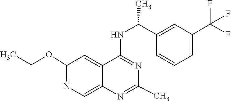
N1=C(NC(C2=CC(C(F)(F)F)=CC=C2)C)C2=CC(OCC)=NC=C2N=C1C
